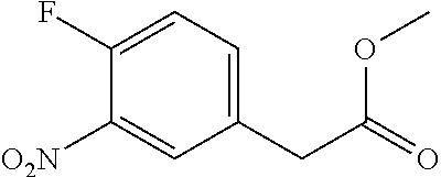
C1(CC(=O)OC)=CC=C(F)C([O2N])=C1
